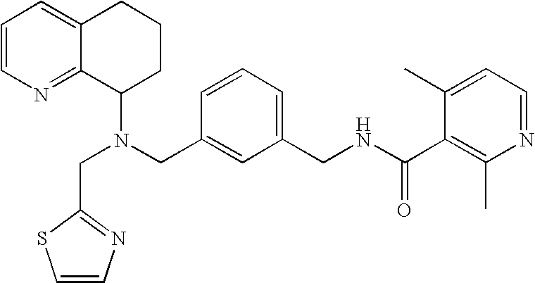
N(CC1=CC(CNC(C2=C(C)N=CC=C2C)=O)=CC=C1)(C1CCCC2=CC=CN=C12)CC1=NC=CS1
